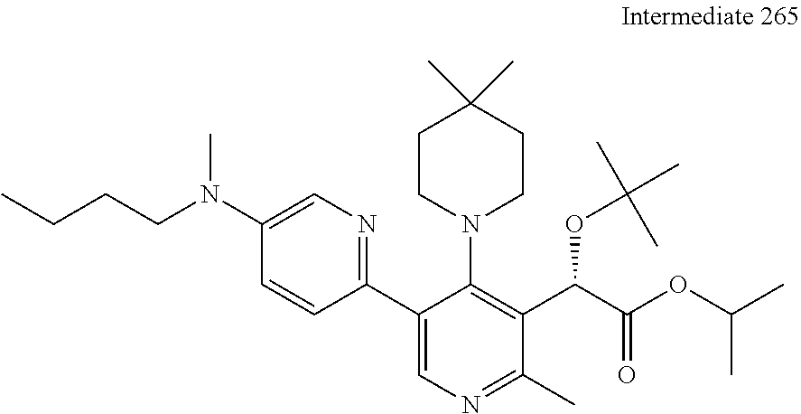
C1(C2=CN=C(C)C(C(C(OC(C)C)=O)OC(C)(C)C)=C2N2CCC(C)(C)CC2)=NC=C(N(CCCC)C)C=C1
